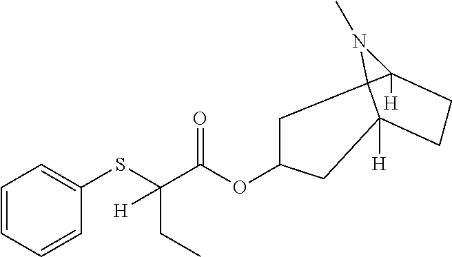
C(C)C(C(OC1CC23C([H])(C1)CCC2([H])N3C)=O)(SC1=CC=CC=C1)[H]
